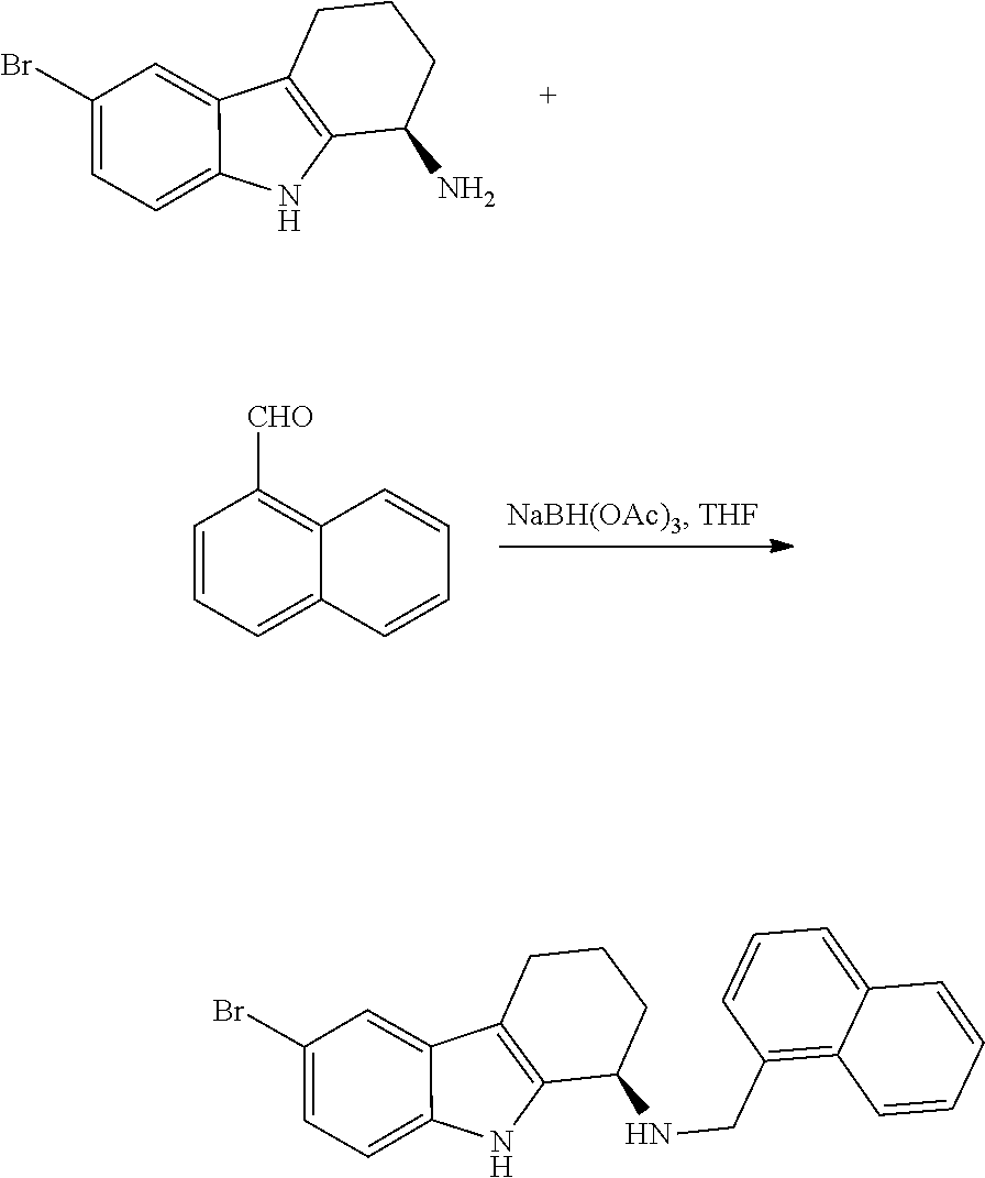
C1(Br)=CC=C2C(=C1)C1=C(N2)C(N)CCC1.C12=C([CHO])C=CC=C1C=CC=C2.C1(Br)=CC=C2C(=C1)C1=C(N2)C(NCC2=C3C(=CC=C2)C=CC=C3)CCC1
